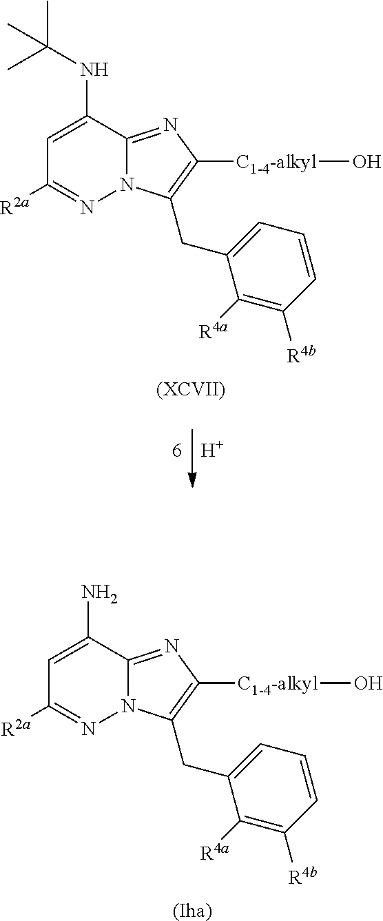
[H].[(XCVII)].C1=C(NC(C)(C)C)C2=NC([C1-4-alkyl]O)=C(CC3=CC=CC([R4b])=C3[R4a])N2N=C1[R2a].[(Iha)].C1=C(N)C2=NC([C1-4-alkyl]O)=C(CC3=CC=CC([R4b])=C3[R4a])N2N=C1[R2a]
